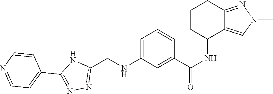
C1(C2=NN=C(CNC3=CC=CC(C(=O)NC4C5=CN(C)N=C5CCC4)=C3)N2)=CC=NC=C1
